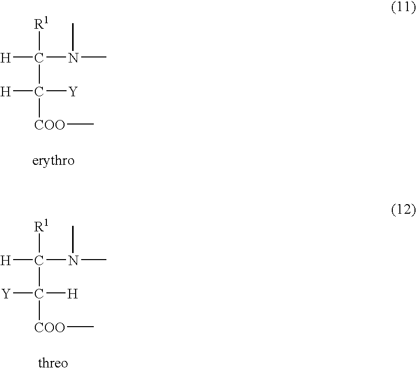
[R1]C([H])(N(C)C)C([H])([Y])[COO]C.[R1]C([H])(N(C)C)C([H])([Y])[COO]C
